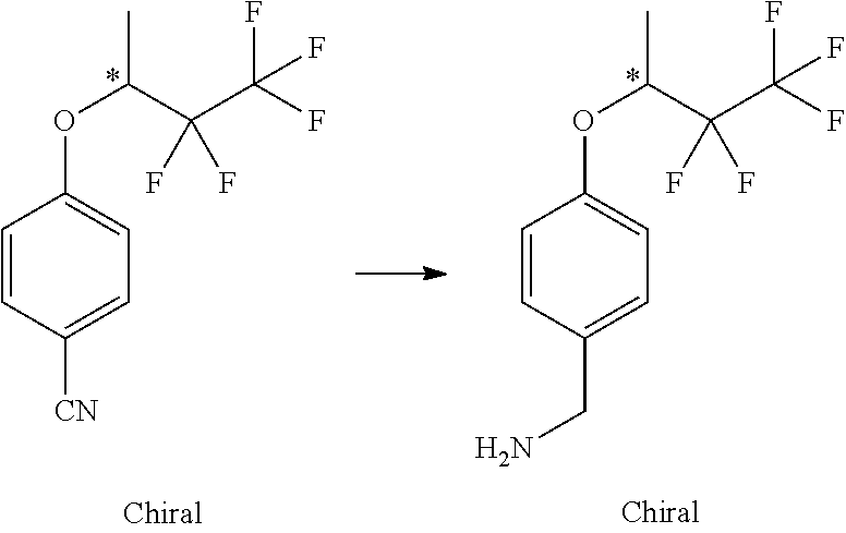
C1=CC([CN])=CC=C1OC(C(C(F)(F)F)(F)F)C.C1=CC(CN)=CC=C1OC(C(C(F)(F)F)(F)F)C
